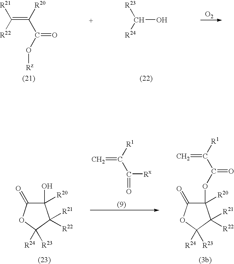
[O2].C(=C([R20])C(O[Rz])=O)([R22])[R21].C([R24])([R23])O.C=C([R1])C(=O)[Rx].C1(O)([R20])C(=O)OC([R23])([R24])C1([R21])[R22].O(C(C([R1])=C)=O)C1([R20])C(=O)OC([R23])([R24])C1([R21])[R22]
